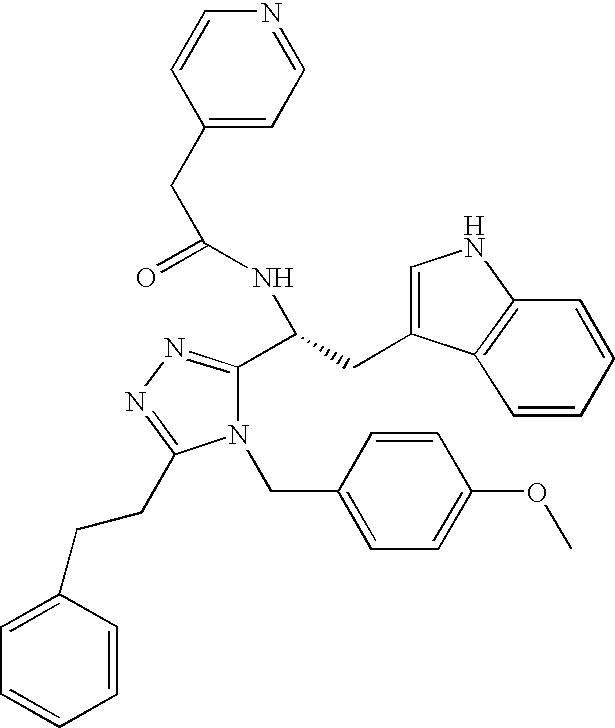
C1=CC(CC(=O)NC(C2=NN=C(CCC3=CC=CC=C3)N2CC2=CC=C(OC)C=C2)CC2=CNC3=C2C=CC=C3)=CC=N1
